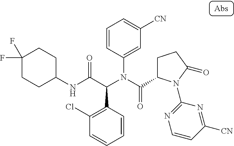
C1(NC(C(N(C(=O)C2CCC(=O)N2C2=NC=CC([CN])=N2)C2=CC([CN])=CC=C2)C2=C(Cl)C=CC=C2)=O)CCC(F)(F)CC1
